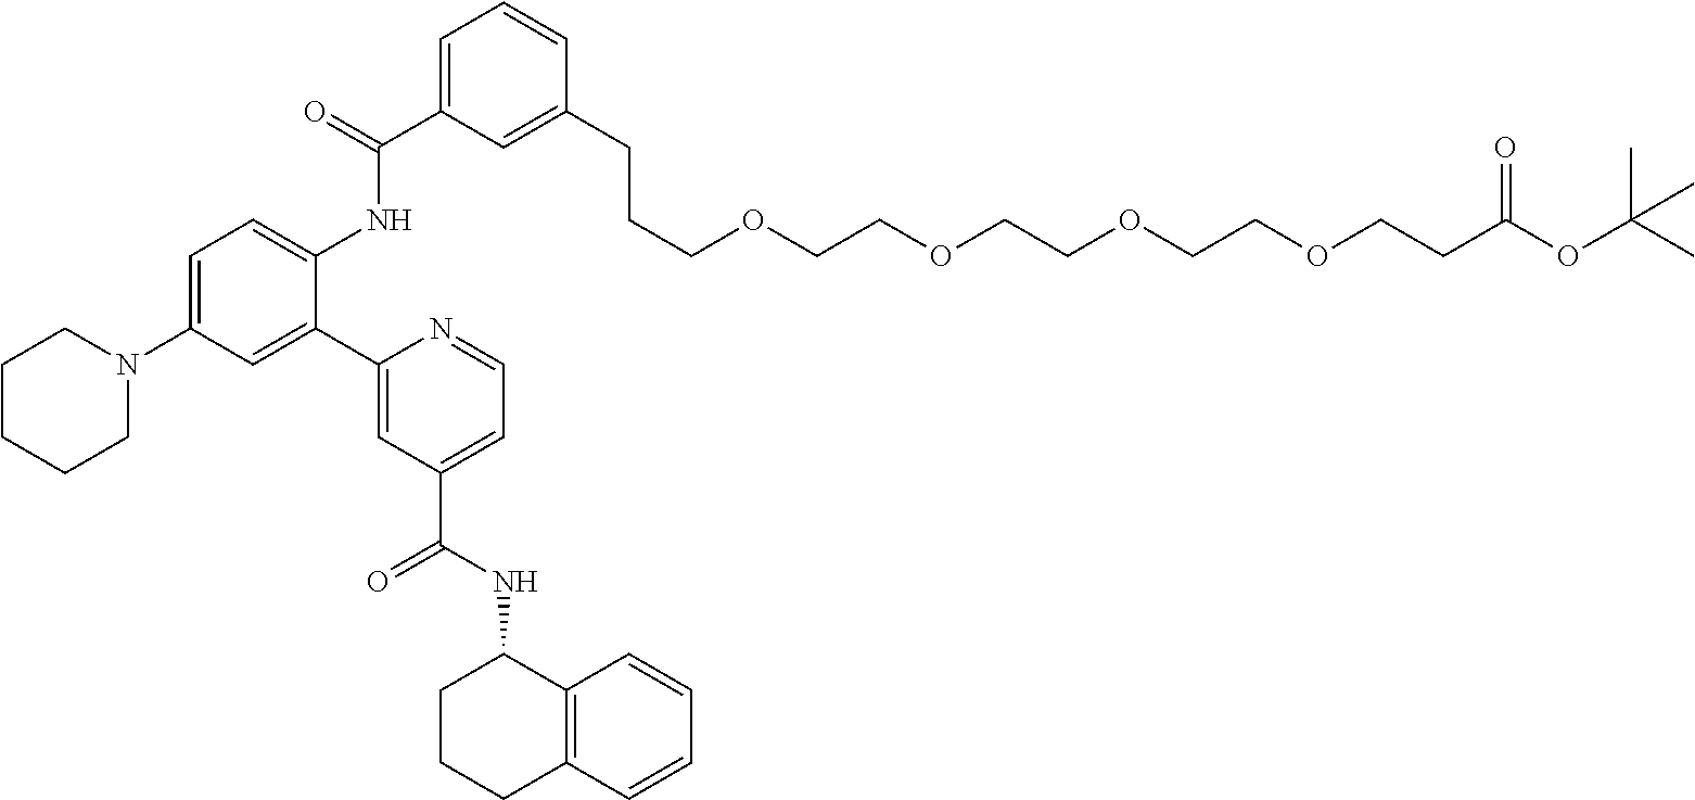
C1CCCN(C2=CC=C(NC(C3=CC=CC(CCCOCCOCCOCCOCCC(OC(C)(C)C)=O)=C3)=O)C(C3=CC(C(NC4CCCC5=C4C=CC=C5)=O)=CC=N3)=C2)C1
